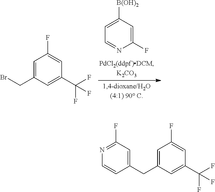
C1=C([B(OH)2])C=C(F)N=C1.BrCC1=CC(F)=CC(C(F)(F)F)=C1.N1=C(F)C=C(CC2=CC(F)=CC(C(F)(F)F)=C2)C=C1
